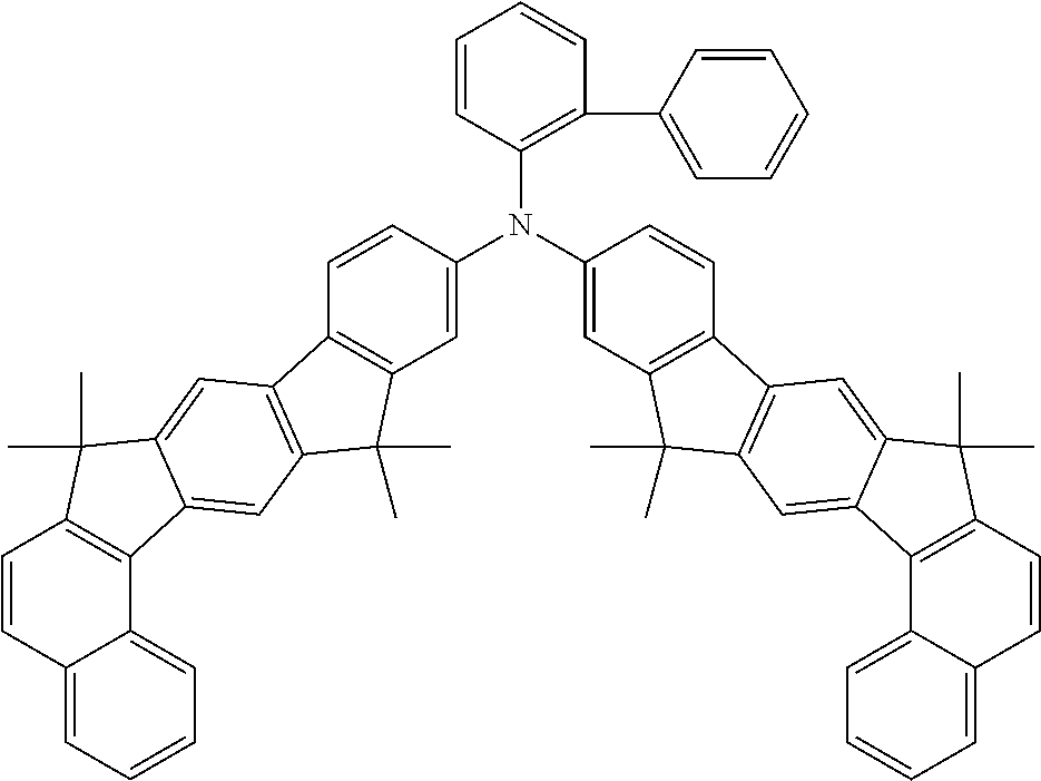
C1=CC2=CC=CC=C2C2=C1C(C)(C)C1=CC3=C(C=C21)C(C)(C)C1=C3C=CC(N(C2=C(C3=CC=CC=C3)C=CC=C2)C2=CC3=C(C=C2)C2=C(C3(C)C)C=C3C(=C2)C(C)(C)C2=C3C3=CC=CC=C3C=C2)=C1
